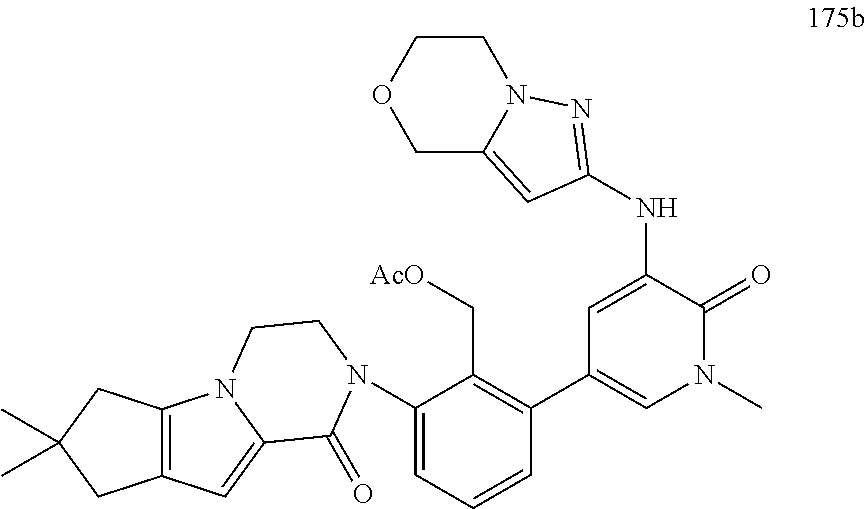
C1=C(NC2=NN3C(=C2)COCC3)C(=O)N(C)C=C1C1=C(C[AcO])C(N2C(=O)C3=CC4=C(N3CC2)CC(C)(C)C4)=CC=C1
